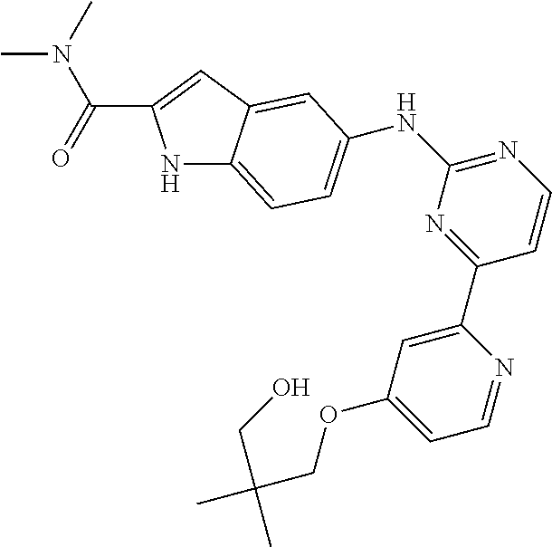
C1=CN=C(NC2=CC=C3C(=C2)C=C(C(N(C)C)=O)N3)N=C1C1=CC(OCC(C)(CO)C)=CC=N1
